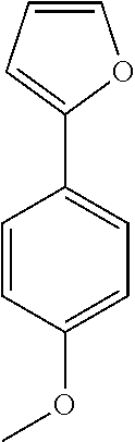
C1=COC(C2=CC=C(OC)C=C2)=C1
